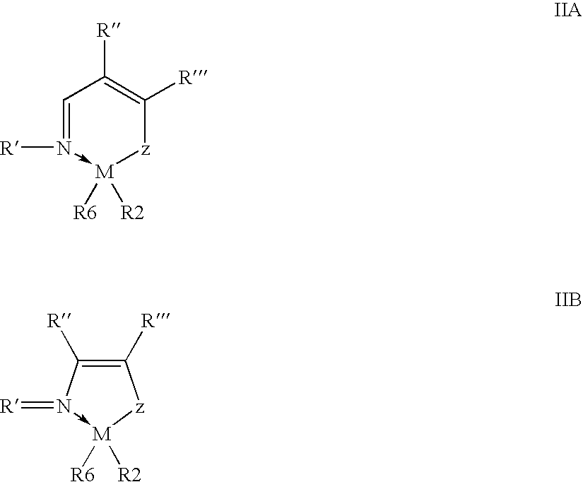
C1=N([R])->[M]([R6])([R2])[z]C([R])=C1[R].C1([R])=C([R])N(=[R])->[M]([R2])([R6])[z]1
